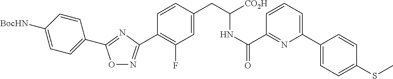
O1N=C(C2=C(F)C=C(CC(NC(C3=NC(C4=CC=C(SC)C=C4)=CC=C3)=O)[CO2H])C=C2)N=C1C1=CC=C([BocHN])C=C1
